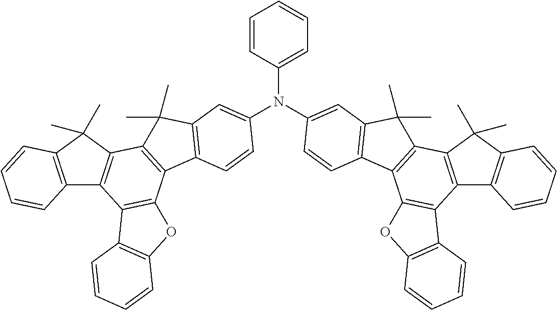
C12=C(C(C)(C)C3=C1C1=C(C4=C3C(C)(C)C3=C4C=CC(N(C4=CC=CC=C4)C4=CC5=C(C6=C(C7=C(C8=C(C7(C)C)C=CC=C8)C7=C6OC6=C7C=CC=C6)C5(C)C)C=C4)=C3)OC3=C1C=CC=C3)C=CC=C2
